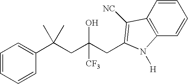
C1=CC=CC(C(CC(CC2=C([NC])C3=C(C=CC=C3)N2[H])(O)[CF3])(C)C)=C1
